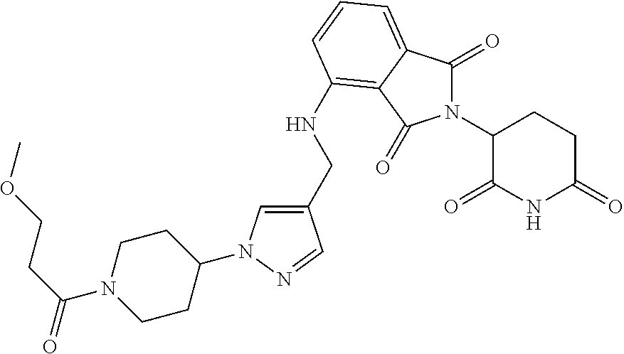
N1(C2C(=O)NC(=O)CC2)C(=O)C2=CC=CC(NCC3=CN(C4CCN(C(CCOC)=O)CC4)N=C3)=C2C1=O
